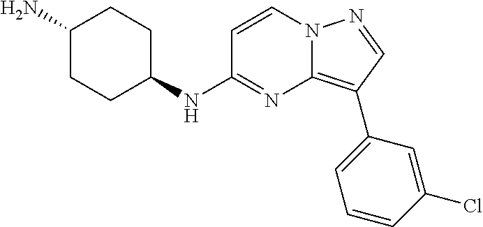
C1=CN2C(=C(C3=CC=CC(Cl)=C3)C=N2)N=C1NC1CCC(N)CC1
